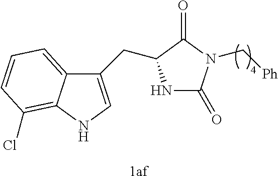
[1af].N1C(=O)N(C[Ph])C(=O)C1CC1=CNC2=C(Cl)C=CC=C12
